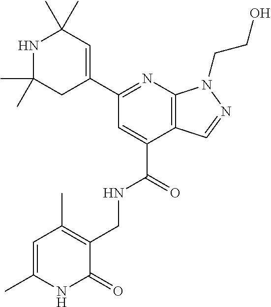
C1(C)(C)NC(C)(C)C=C(C2=NC3=C(C(C(=O)NCC4=C(C)C=C(C)NC4=O)=C2)C=NN3CCO)C1
